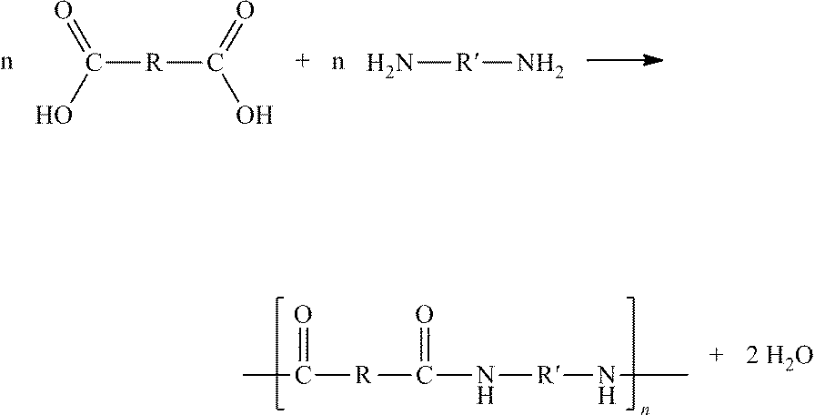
[R](C(O)=O)C(O)=O.[R](N)N.CC(=O)[R]C(=O)N[R]NC
